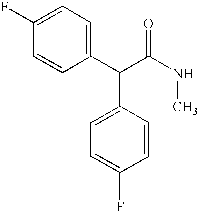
C1(F)=CC=C(C(C(NC)=O)C2=CC=C(F)C=C2)C=C1
